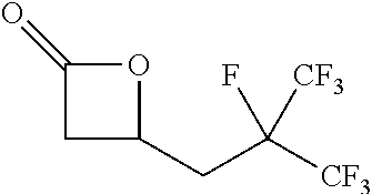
C1(CC([CF3])([CF3])F)OC(=O)C1
